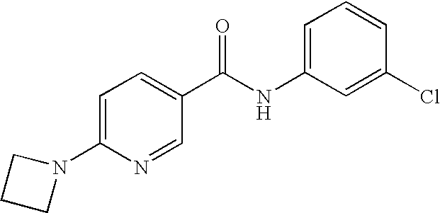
C1=C(NC(C2=CC=C(N3CCC3)N=C2)=O)C=C(Cl)C=C1
